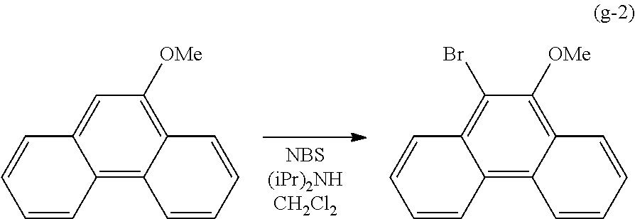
C12=C([OMe])C=C3C(=C1C=CC=C2)C=CC=C3.C12=C([OMe])C(Br)=C3C(=C1C=CC=C2)C=CC=C3
